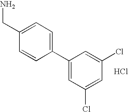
C1(C2=CC=C(CN)C=C2)=CC(Cl)=CC(Cl)=C1.Cl
